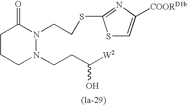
C1CCN(CCC([W2])O)N(CCSC2=NC([COORD1b])=CS2)C1=O
